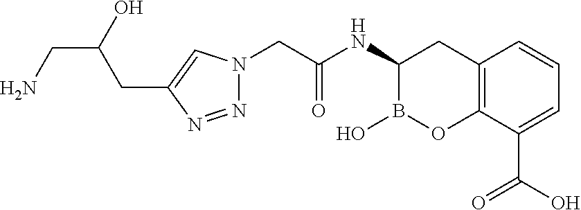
C(C1=CN(CC(NC2B(O)OC3=C(C2)C=CC=C3C(=O)O)=O)N=N1)C(O)CN
